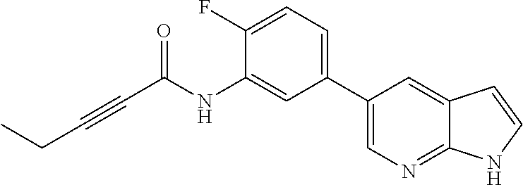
C(#CC(NC1=CC(C2=CN=C3C(=C2)C=CN3)=CC=C1F)=O)CC
